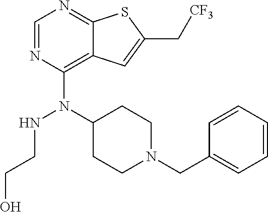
C1=NC(N(C2CCN(CC3=CC=CC=C3)CC2)NCCO)=C2C(=N1)SC(C[CF3])=C2
